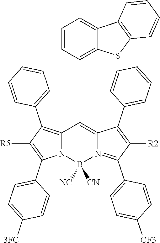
C12=C(C3=CC=CC=C3)C([R5])=C(C3=CC=C([3FC])C=C3)N1B([NC])([CN])N1=C(C3=CC=C([CF3])C=C3)C([R2])=C(C3=CC=CC=C3)C1=C2C1=C2C(=CC=C1)C1=C(S2)C=CC=C1
